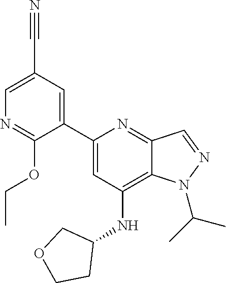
C1(C2=CC(NC3CCOC3)=C3C(=N2)C=NN3C(C)C)=CC(C#N)=CN=C1OCC
